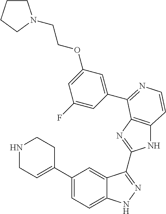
C1(C2=CCNCC2)=CC=C2C(=C1)C(C1=NC3=C(N1)C=CN=C3C1=CC(OCCN3CCCC3)=CC(F)=C1)=NN2
